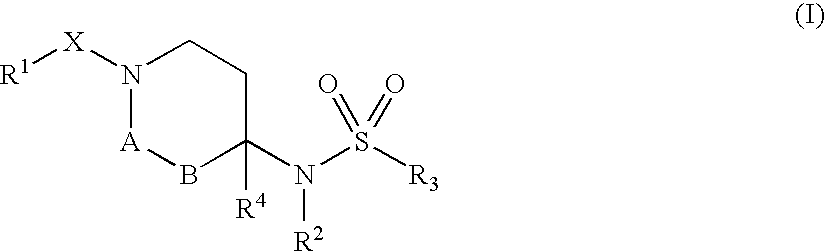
N1([X][R1])[A]BC(N(S([R3])(=O)=O)[R2])([R4])CC1
